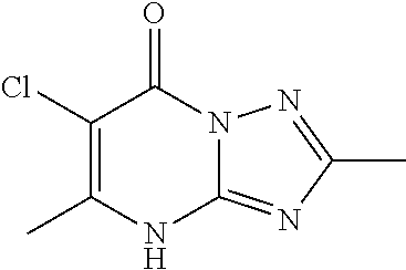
CC1=C(Cl)C(=O)N2C(=NC(C)=N2)N1
